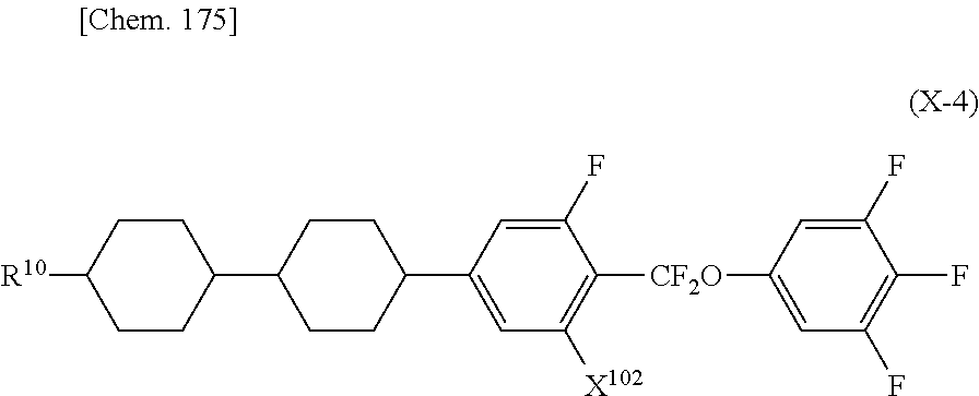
C1=C(F)C([CF2O]C2=CC(F)=C(F)C(F)=C2)=C([X102])C=C1C1CCC(C2CCC([R10])CC2)CC1
